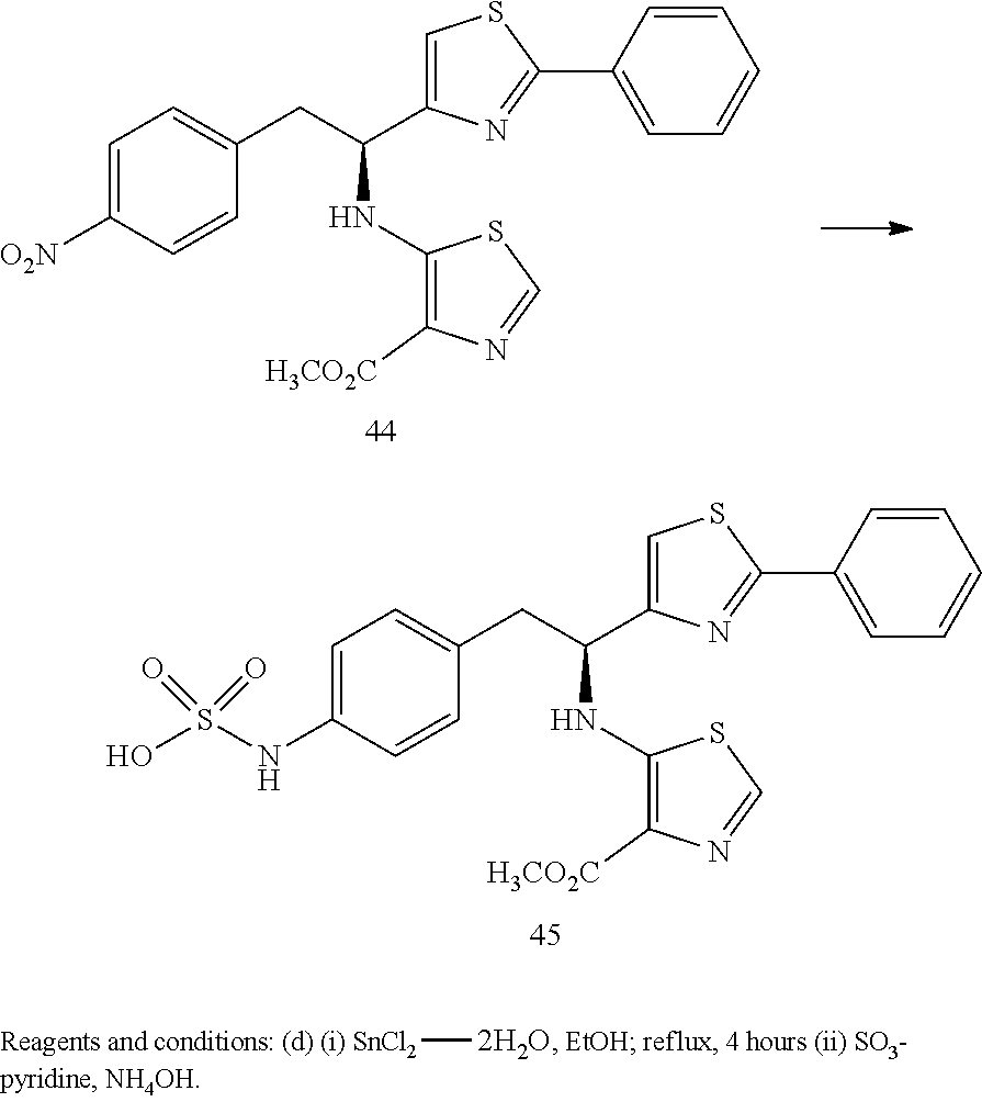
C1=C([O2N])C=CC(CC(NC2=C([H3CO2C])N=CS2)C2=CSC(C3=CC=CC=C3)=N2)=C1.C1=C(NS(O)(=O)=O)C=CC(CC(NC2=C([H3CO2C])N=CS2)C2=CSC(C3=CC=CC=C3)=N2)=C1.[SnCl2][2H2O]
